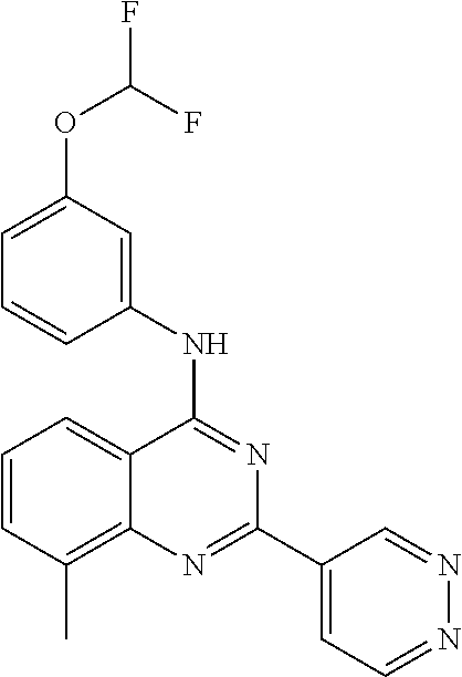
C1=CC(C)=C2C(=C1)C(NC1=CC(OC(F)F)=CC=C1)=NC(C1=CC=NN=C1)=N2
